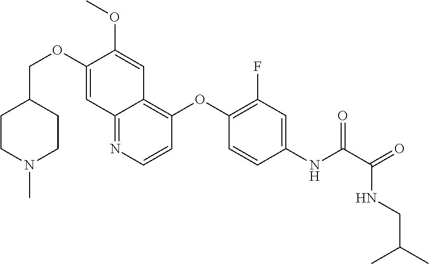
C1CN(C)CCC1COC1=CC2=NC=CC(OC3=C(F)C=C(NC(=O)C(NCC(C)C)=O)C=C3)=C2C=C1OC
